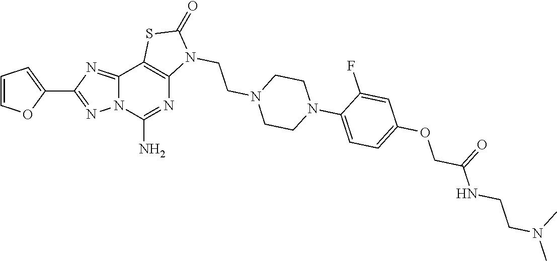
C12=NC(C3=CC=CO3)=NN1C(N)=NC1=C2SC(=O)N1CCN1CCN(C2=CC=C(OCC(NCCN(C)C)=O)C=C2F)CC1
